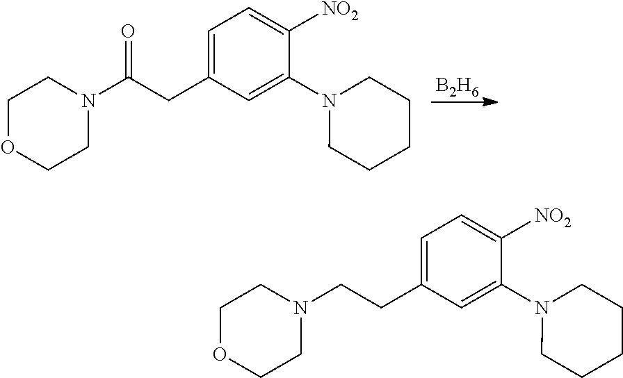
C1=C(CCN2CCOCC2)C=C(N2CCCCC2)C([NO2])=C1.C1=C(CC(N2CCOCC2)=O)C=C(N2CCCCC2)C([NO2])=C1.[B2H6]
